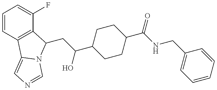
C1=CC2=C(C(F)=C1)C(CC(C1CCC(C(NCC3=CC=CC=C3)=O)CC1)O)N1C2=CN=C1
